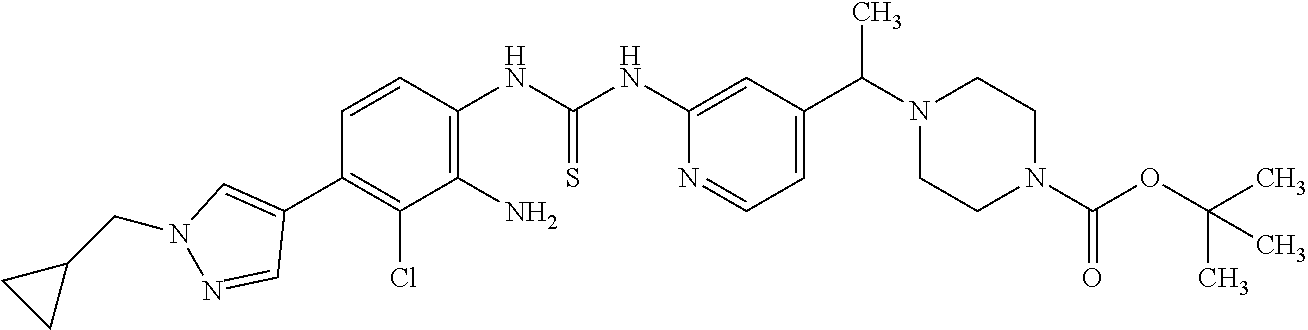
C1(C2=CN(CC3CC3)N=C2)=C(Cl)C(N)=C(NC(NC2=CC(C(N3CCN(C(OC(C)(C)C)=O)CC3)C)=CC=N2)=S)C=C1
